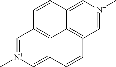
C1=[N+](C)C=C2C3=C1C=CC1=C[N+](C)=CC(=C31)C=C2
